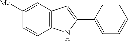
C12=C(C=C([Me])C=C1)C=C(C1=CC=CC=C1)N2
